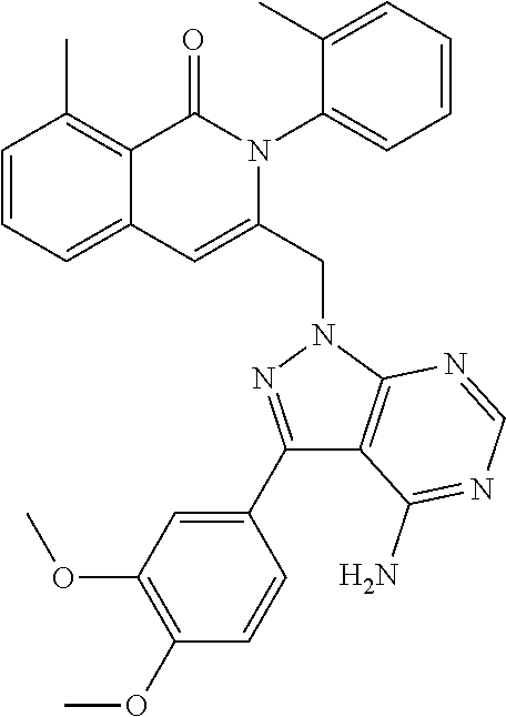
C1=CC=C2C(=C1C)C(=O)N(C1=CC=CC=C1C)C(CN1C3=C(C(N)=NC=N3)C(C3=CC(OC)=C(OC)C=C3)=N1)=C2
